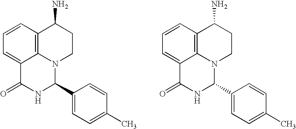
C1=CC2=C3C(=C1)C(=O)NC(C1=CC=C(C)C=C1)N3CCC2N.C1=CC2=C3C(=C1)C(=O)NC(C1=CC=C(C)C=C1)N3CCC2N
